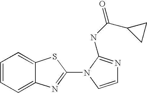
C12=CC=CC=C1N=C(N1C=CN=C1NC(=O)C1CC1)S2
